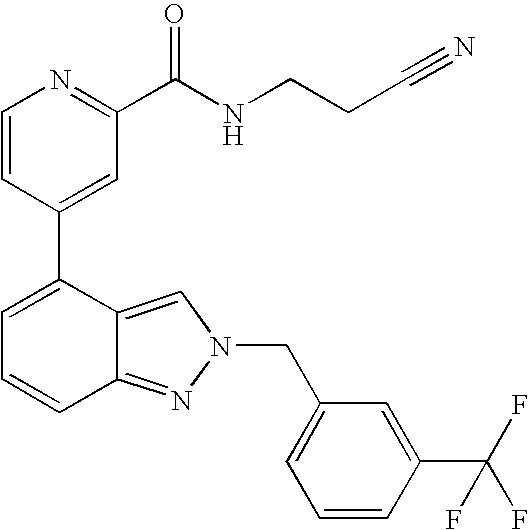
C1=CC(C2=CC=CC3=NN(CC4=CC=CC(C(F)(F)F)=C4)C=C23)=CC(C(NCCC#N)=O)=N1
